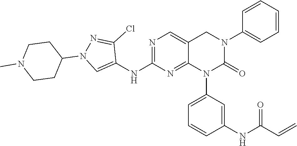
C1(NC2=NC=C3C(=N2)N(C2=CC=CC(NC(C=C)=O)=C2)C(=O)N(C2=CC=CC=C2)C3)=CN(C2CCN(C)CC2)N=C1Cl
